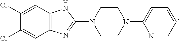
C1(Cl)=CC2=C(C=C1Cl)N=C(N1CCN(C3=CC=CC=N3)CC1)N2
